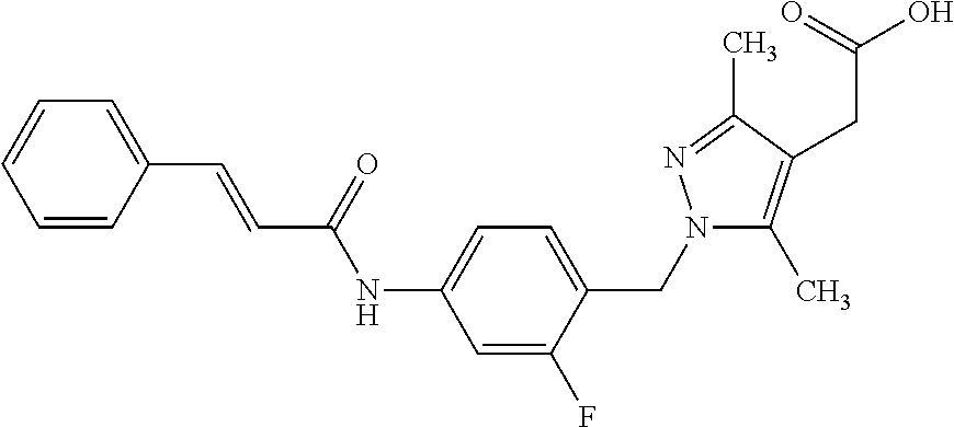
C(C1=CC=CC=C1)=CC(=O)NC1=CC=C(CN2C(C)=C(CC(O)=O)C(C)=N2)C(F)=C1
